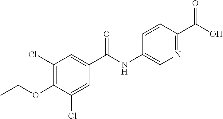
C1=CC(C(O)=O)=NC=C1NC(C1=CC(Cl)=C(OCC)C(Cl)=C1)=O
